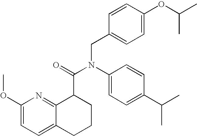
C1(OC)=CC=C2C(=N1)C(C(=O)N(C1=CC=C(C(C)C)C=C1)CC1=CC=C(OC(C)C)C=C1)CCC2
